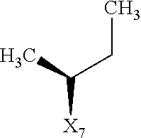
[X7]C(C)CC
